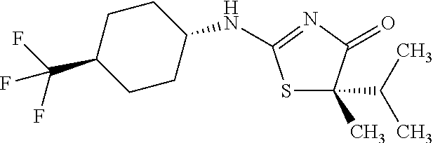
S1C(C(C)C)(C)C(=O)N=C1NC1CCC(C(F)(F)F)CC1
